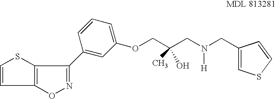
O1N=C(C2=CC(OCC(CN(CC3=CSC=C3)[H])(C)O)=CC=C2)C2=C1C=CS2
